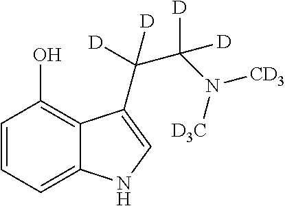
C1=CC=C2C(=C1O)C(C(C(N([D3C])[CD3])([D])[D])([D])[D])=CN2
